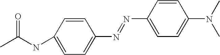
C1=CC(NC(C)=O)=CC=C1N=NC1=CC=C(N(C)C)C=C1
